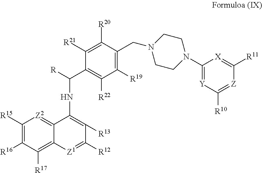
N(C1=C([R13])C([R12])=[Z1]C2=C([R17])C([R16])=C([R15])[Z2]=C21)C([R])C1=C([R22])C([R19])=C(CN2CCN(C3=[Y]C([R10])=[Z]C([R11])=[X]3)CC2)C([R20])=C1[R21]
